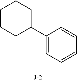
C1CCC(C2=CC=CC=C2)CC1
